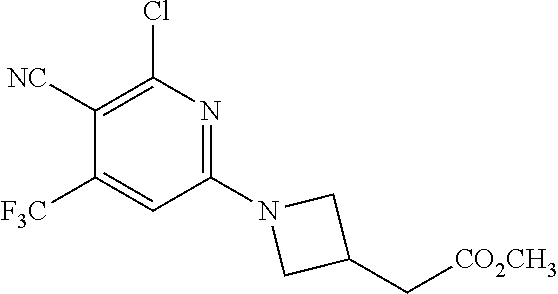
C1(N2CC(C[CO2CH3])C2)=NC(Cl)=C([NC])C([F3C])=C1
